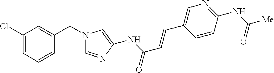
C1(Cl)=CC=CC(CN2C=NC(NC(C=CC3=CN=C(NC(=O)[Me])C=C3)=O)=C2)=C1
